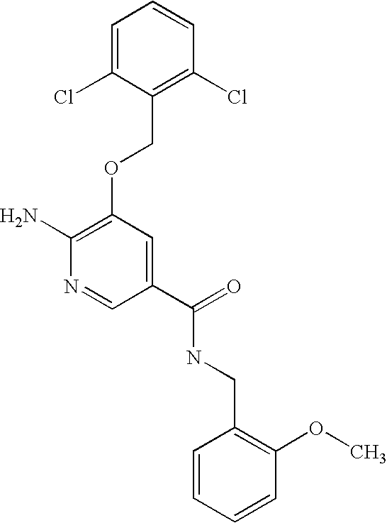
C(NC(C1=CC(OCC2=C(Cl)C=CC=C2Cl)=C(N)N=C1)=O)C1=C(OC)C=CC=C1
